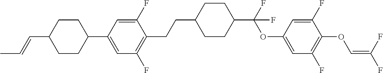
C1CC(C2=CC(F)=C(CCC3CCC(C(F)(OC4=CC(F)=C(OC=C(F)F)C(F)=C4)F)CC3)C(F)=C2)CCC1C=CC
